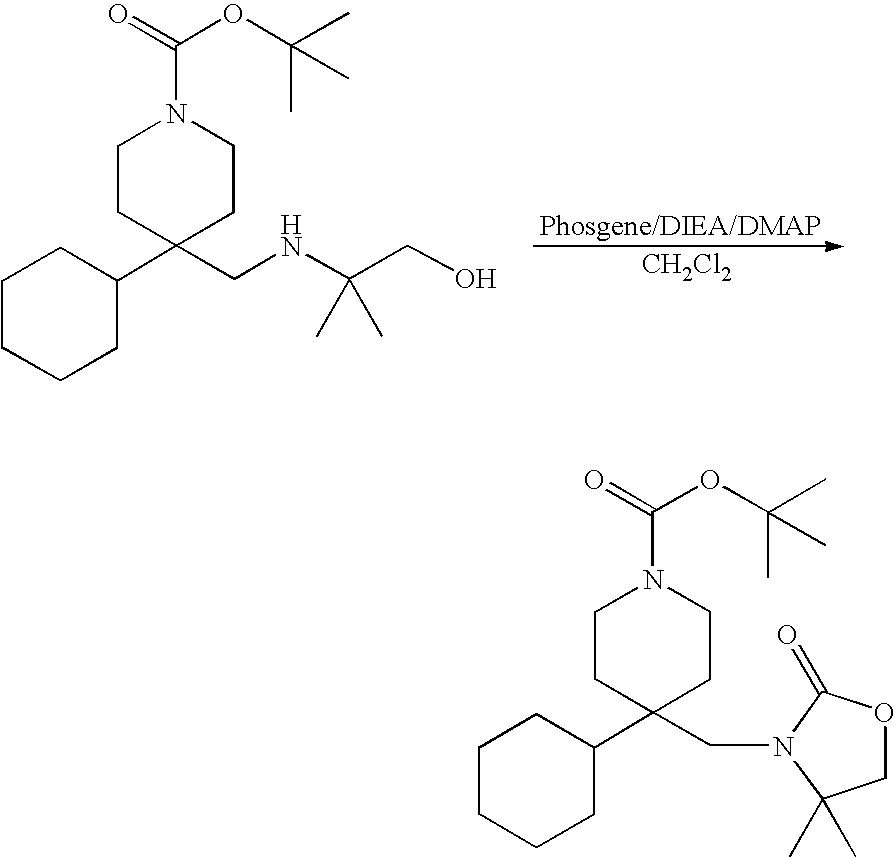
C1CC(C2CCCCC2)(CNC(C)(C)CO)CCN1C(=O)OC(C)(C)C.[CH2Cl2].C1CC(C2CCCCC2)(CN2C(C)(C)COC2=O)CCN1C(=O)OC(C)(C)C
